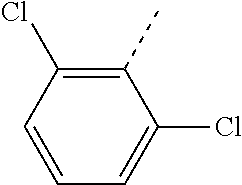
C1(C)=C(Cl)C=CC=C1Cl
